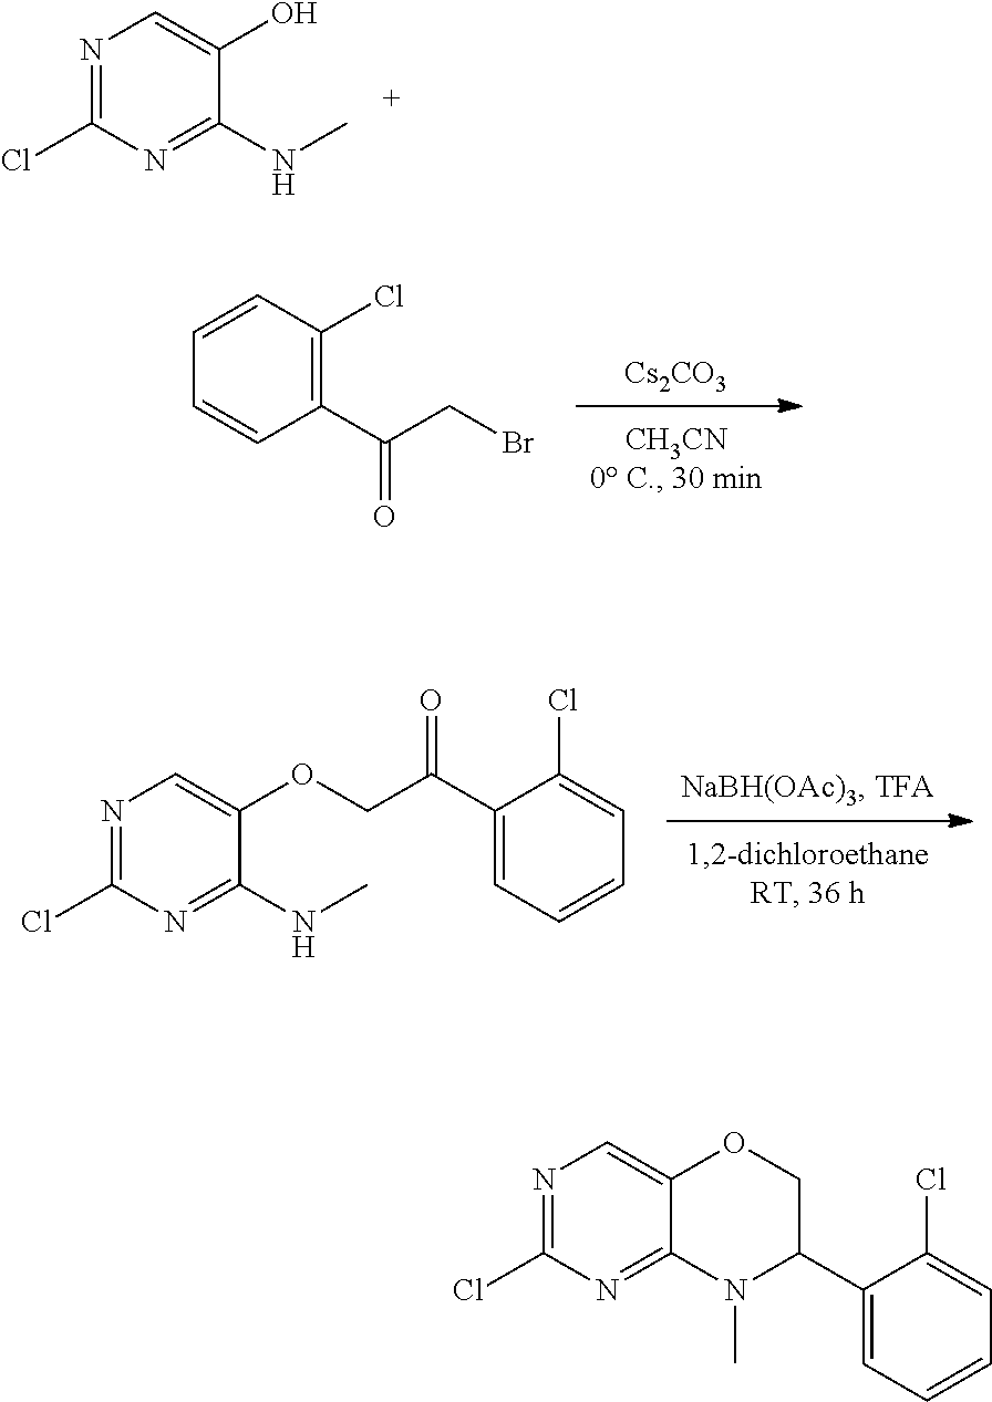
N1=C(Cl)N=C(NC)C(OCC(=O)C2=CC=CC=C2Cl)=C1.N1=C(Cl)N=C(NC)C(O)=C1.[Cs2CO3].C1=CC(C(CBr)=O)=C(Cl)C=C1.N1=C(Cl)N=C2C(=C1)OCC(C1=CC=CC=C1Cl)N2C
